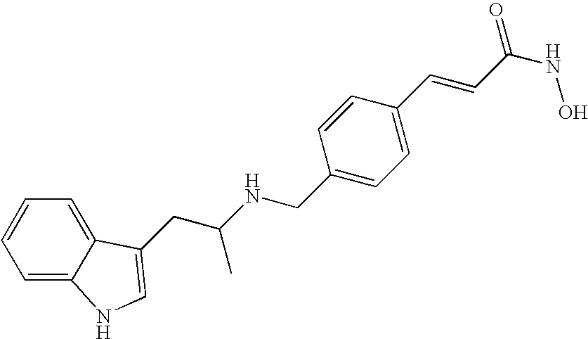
C1=C2C(=CC=C1)C(CC(NCC1=CC=C(C=CC(NO)=O)C=C1)C)=CN2
